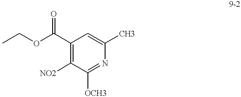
C1(C(OCC)=O)=C([NO2])C([OCH3])=NC(C)=C1
